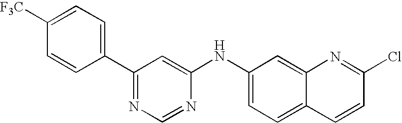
C1(NC2=CC(C3=CC=C([F3C])C=C3)=NC=N2)=CC=C2C(=C1)N=C(Cl)C=C2
